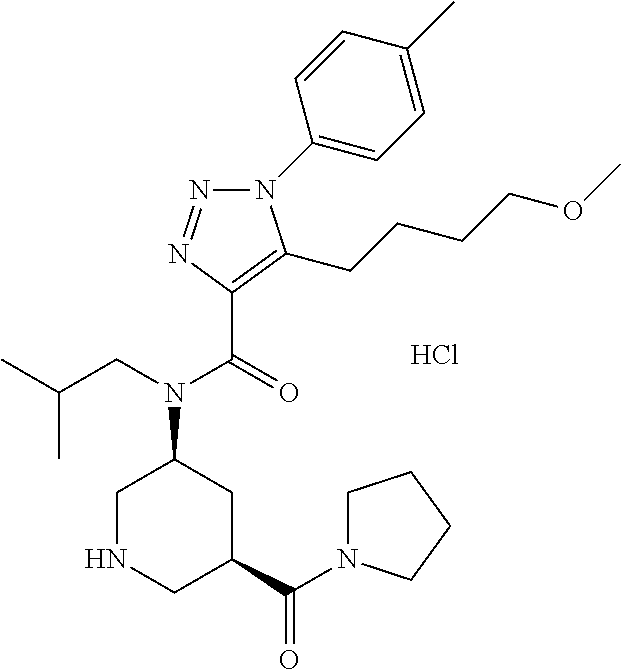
C(=O)(N(CC(C)C)C1CNCC(C(N2CCCC2)=O)C1)C1=C(CCCCOC)N(C2=CC=C(C)C=C2)N=N1.Cl
